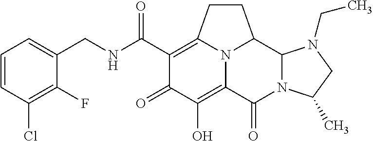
C1(CNC(C2=C3CCC4C5N(C(=O)C(=C(O)C2=O)N34)C(C)CN5CC)=O)=CC=CC(Cl)=C1F
